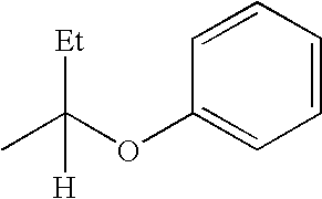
CC(OC1=CC=CC=C1)([Et])[H]
